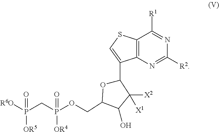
N1=C([R2])N=C([R1])C2=C1C(C1OC(COP(CP([R6O])(=O)[OR5])(=O)[OR4])C(O)C1([X2])[X1])=CS2
